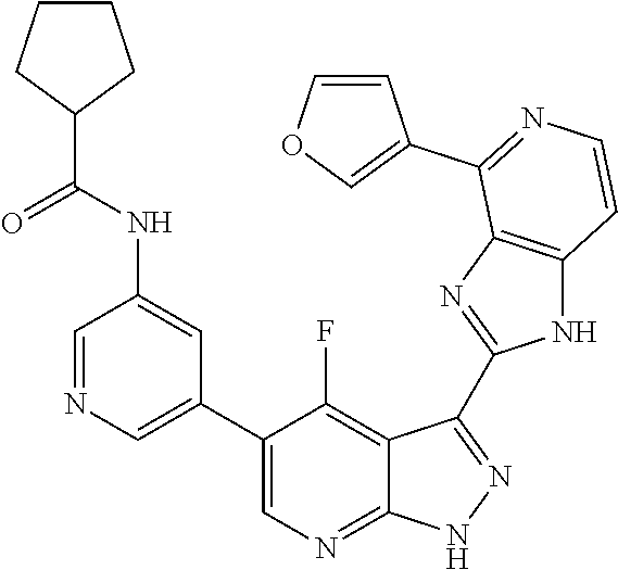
C1=NC=C(C2=CN=C3C(=C2F)C(C2=NC4=C(N2)C=CN=C4C2=COC=C2)=N[N H]3)C=C1NC(C1CCCC1)=O
